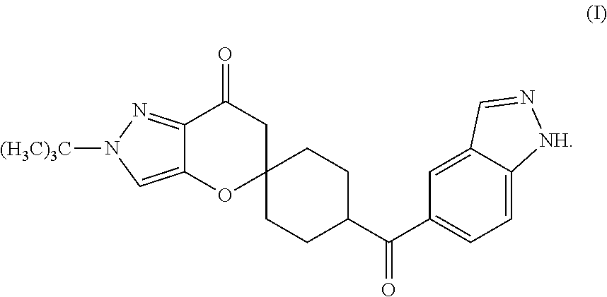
C1(C(C2=CC=C3C(=C2)C=N[NH]3)=O)CCC2(CC1)CC(=O)C1=NN([(H3C)3C])C=C1O2
